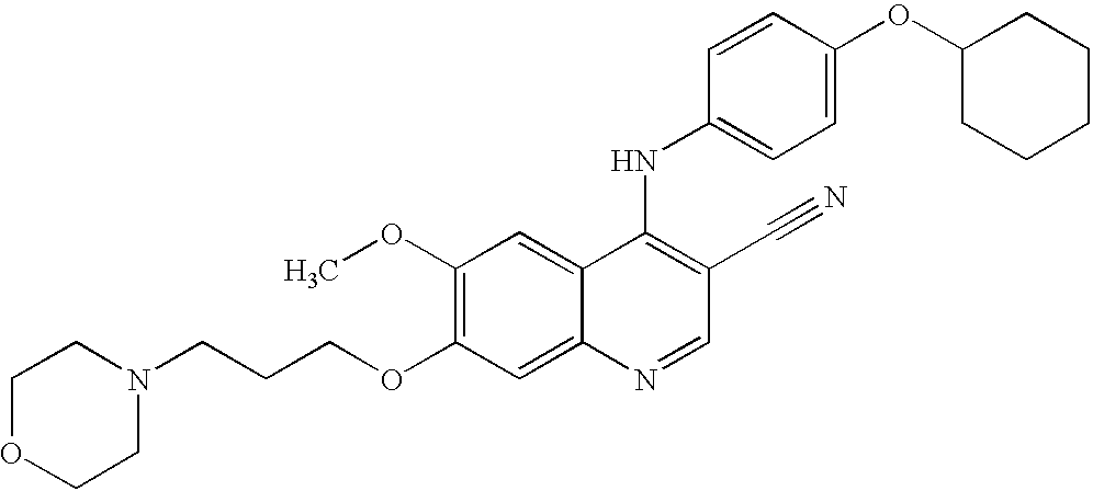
C1OCCN(CCCOC2=C(OC)C=C3C(=C2)N=CC(C#N)=C3NC2=CC=C(OC3CCCCC3)C=C2)C1
